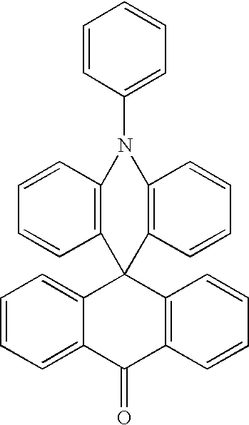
C1=CC(N2C3=C(C=CC=C3)C3(C4=CC=CC=C4C(=O)C4=C3C=CC=C4)C3=C2C=CC=C3)=CC=C1
